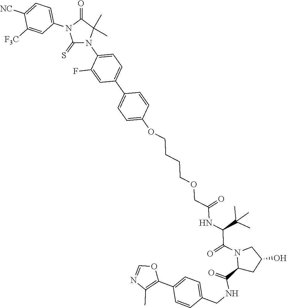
C1(C2=C(C)N=CO2)=CC=C(CNC(=O)C2CC(O)CN2C(=O)C(NC(COCCCCOC2=CC=C(C3=CC=C(N4C(C)(C)C(=O)N(C5=CC=C([NC])C([F3C])=C5)C4=S)C(F)=C3)C=C2)=O)C(C)(C)C)C=C1
